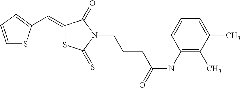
C1=CC=C(C=C2SC(=S)N(CCCC(NC3=C(C)C(C)=CC=C3)=O)C2=O)S1
